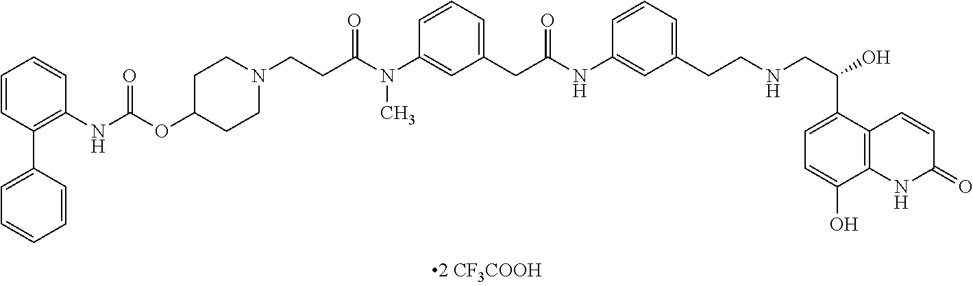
C1=CC(C2=CC=CC=C2)=C(NC(=O)OC2CCN(CCC(N(C3=CC(CC(NC4=CC(CCNCC(O)C5=CC=C(O)C6=C5C=CC(=O)N6)=CC=C4)=O)=CC=C3)C)=O)CC2)C=C1
